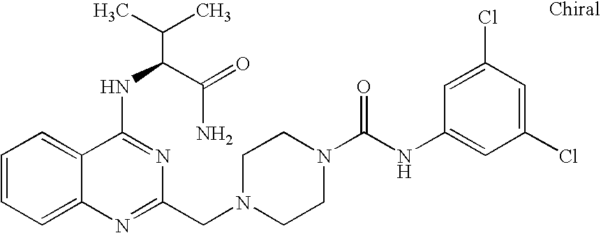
C1=CC=C2C(=C1)C(NC(C(N)=O)C(C)C)=NC(CN1CCN(C(NC3=CC(Cl)=CC(Cl)=C3)=O)CC1)=N2
